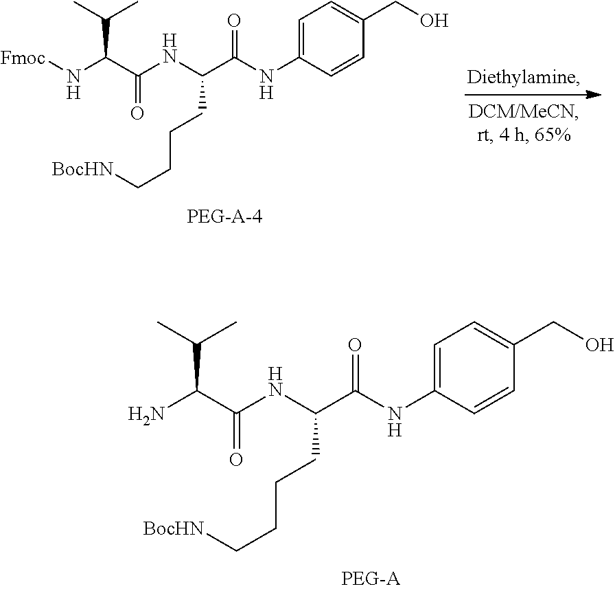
N(C(C(NC(C(NC1=CC=C(CO)C=C1)=O)CCCC[BocHN])=O)C(C)C)[Fmoc].NC(C(NC(C(NC1=CC=C(CO)C=C1)=O)CCCC[BocHN])=O)C(C)C
